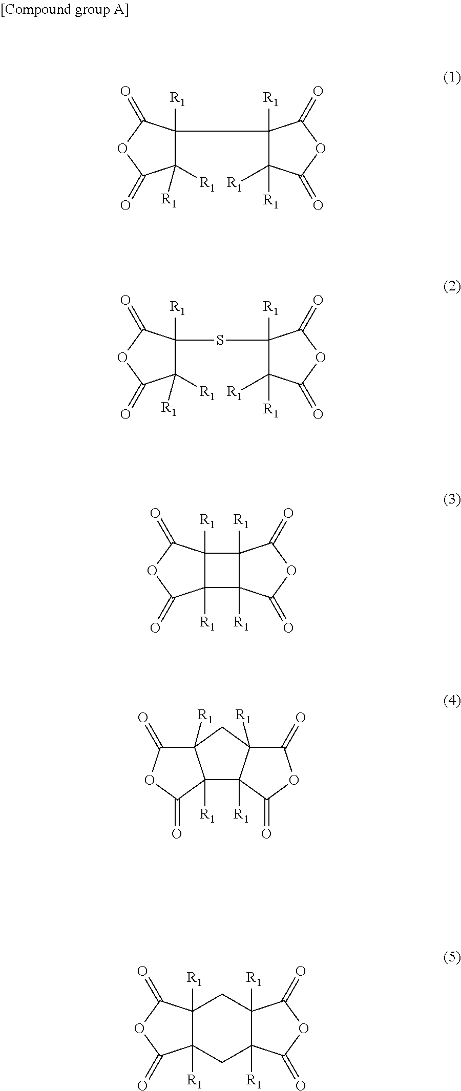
C1([R1])([R1])C([R1])(C2([R1])C([R1])([R1])C(=O)OC2=O)C(=O)OC1=O.C1([R1])([R1])C([R1])(SC2([R1])C([R1])([R1])C(=O)OC2=O)C(=O)OC1=O.C12([R1])C([R1])(C(=O)OC1=O)C1([R1])C2([R1])C(=O)OC1=O.C12([R1])C3([R1])C([R1])(CC1([R1])C(=O)OC2=O)C(=O)OC3=O.C12([R1])C([R1])(C(=O)OC1=O)CC1([R1])C([R1])(C2)C(=O)OC1=O
